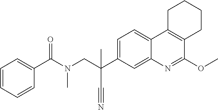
N(CC(C1=CC=C2C(=C1)N=C(OC)C1=C2CCCC1)(C)C#N)(C(C1=CC=CC=C1)=O)C
